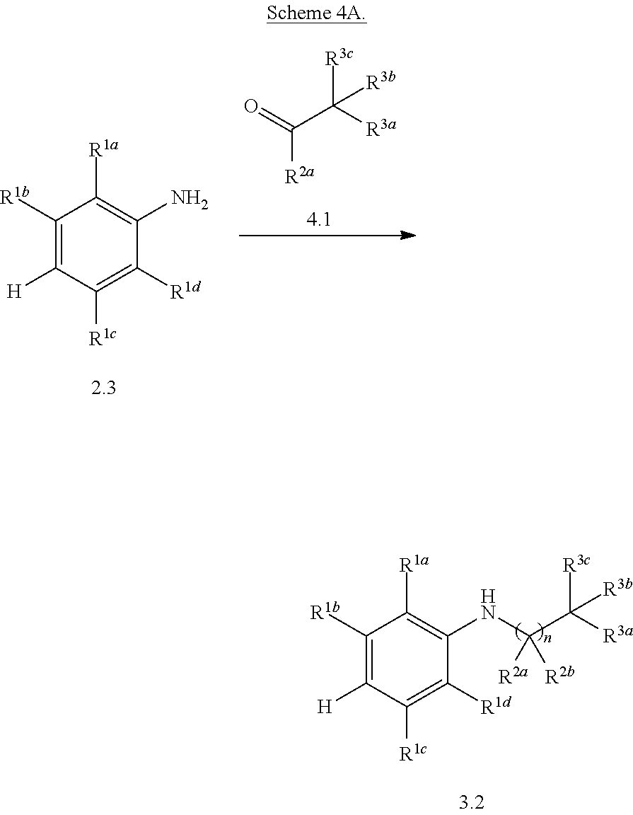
C1([R1b])=C([H])C([R1c])=C([R1d])C(NC(C([R3a])([R3c])[R3b])([R2a])[R2b])=C1[R1a].C1([R1b])=C([H])C([R1c])=C([R1d])C(N)=C1[R1a].O=C(C([R3a])([R3c])[R3b])[R2a]
